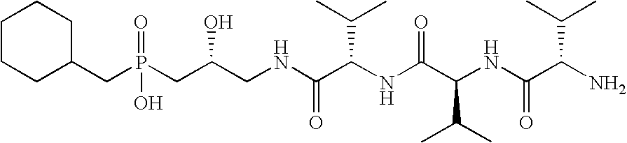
C1CCC(CP(CC(CNC(C(NC(C(NC(C(N)C(C)C)=O)C(C)C)=O)C(C)C)=O)O)(=O)O)CC1
